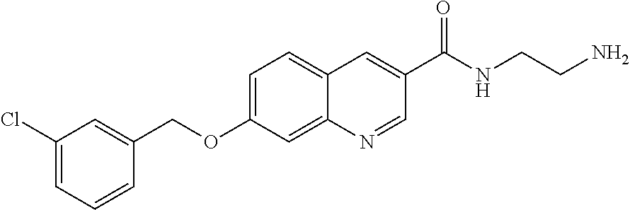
C1=C(Cl)C=C(COC2=CC=C3C(=C2)N=CC(C(NCCN)=O)=C3)C=C1
